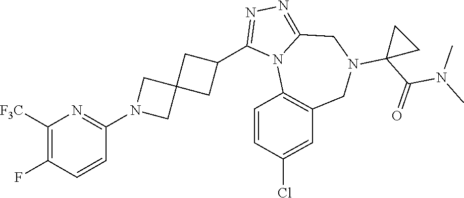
C1([F3C])=C(F)C=CC(N2CC3(C2)CC(C2=NN=C4N2C2=C(CN(C5(C(N(C)C)=O)CC5)C4)C=C(Cl)C=C2)C3)=N1
